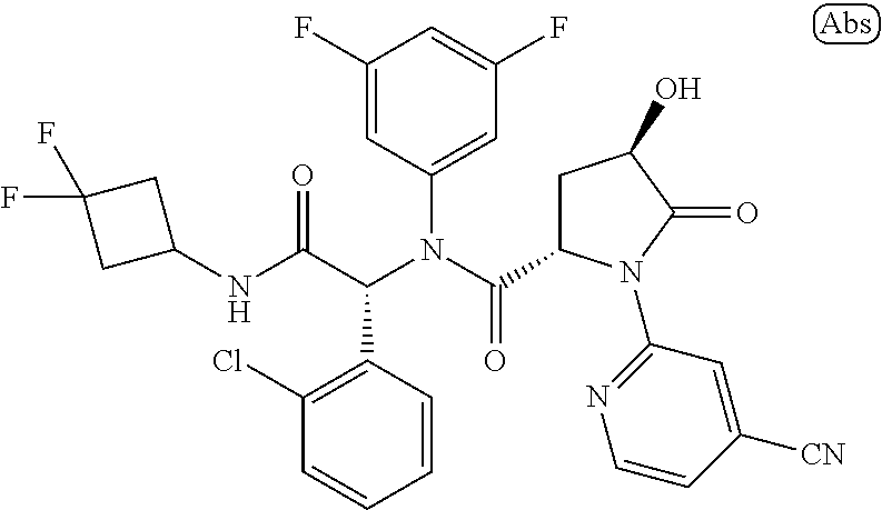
C1(F)=CC(N(C(=O)C2CC(O)C(=O)N2C2=NC=CC([CN])=C2)C(C(NC2CC(F)(F)C2)=O)C2=C(Cl)C=CC=C2)=CC(F)=C1
